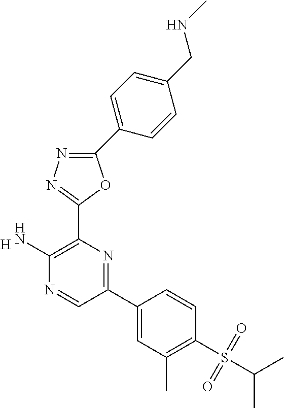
[H].C1(N)=C(C2=NN=C(C3=CC=C(CNC)C=C3)O2)N=C(C2=CC(C)=C(S(C(C)C)(=O)=O)C=C2)C=N1
